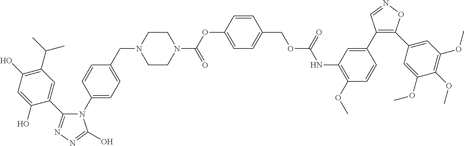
C1(C(C)C)=C(O)C=C(O)C(C2=NN=C(O)N2C2=CC=C(CN3CCN(C(OC4=CC=C(COC(NC5=C(OC)C=CC(C6=C(C7=CC(OC)=C(OC)C(OC)=C7)ON=C6)=C5)=O)C=C4)=O)CC3)C=C2)=C1
